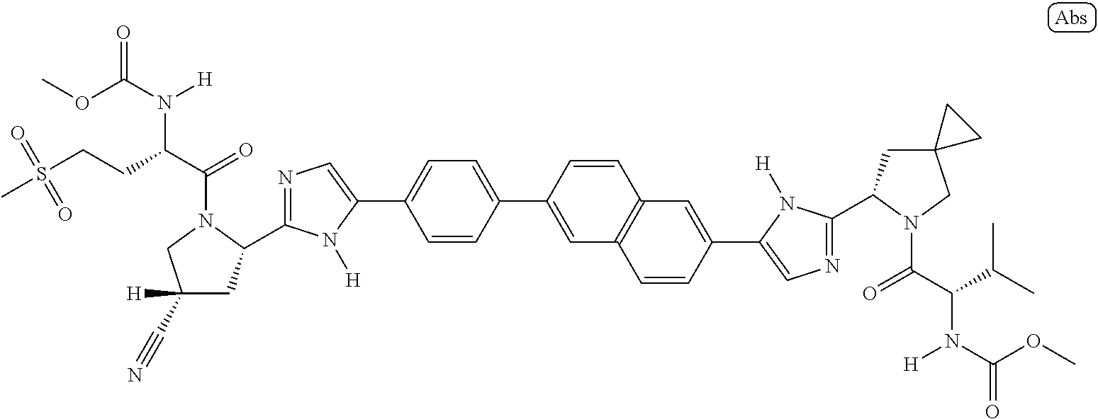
N1=C(C2CC(C#N)([H])CN2C(C(CCS(C)(=O)=O)N(C(OC)=O)[H])=O)N([H])C(C2=CC=C(C3=CC4=C(C=C(C5=CN=C(C6CC7(CN6C(C(C(C)C)N(C(=O)OC)[H])=O)CC7)N5[H])C=C4)C=C3)C=C2)=C1
